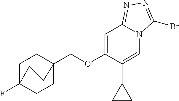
O(CC12CCC(F)(CC1)CC2)C1=CC2=NN=C(Br)N2C=C1C1CC1
